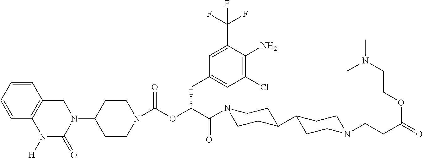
C1(N2C(=O)N([H])C3=C(C=CC=C3)C2)CCN(C(OC(C(=O)N2CCC(C3CCN(CCC(=O)OCCN(C)C)CC3)CC2)CC2=CC(Cl)=C(N)C(C(F)(F)F)=C2)=O)CC1
